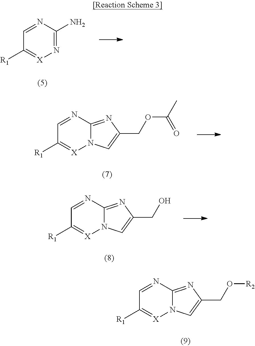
N1=C(N)N=CC([R1])=[X]1.N12C(=NC(COC(C)=O)=C1)N=CC([R1])=[X]2.N12C(=NC(CO)=C1)N=CC([R1])=[X]2.N12C(=NC(CO[R2])=C1)N=CC([R1])=[X]2
